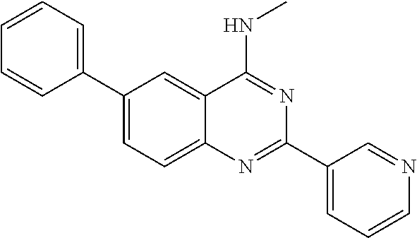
C1=CC=CC=C1C1=CC=C2C(=C1)C(NC)=NC(C1=CC=CN=C1)=N2
